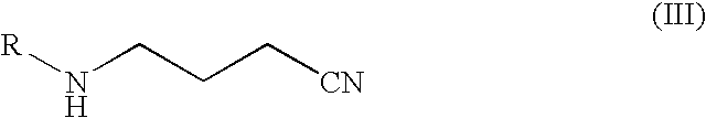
N(CCC[CN])[R]
